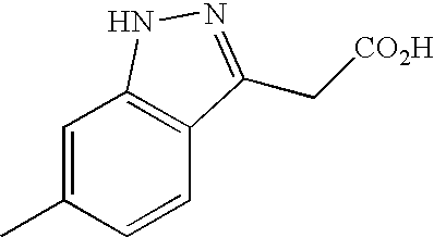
C1=C(C)C=CC2=C1NN=C2C[CO2H]
